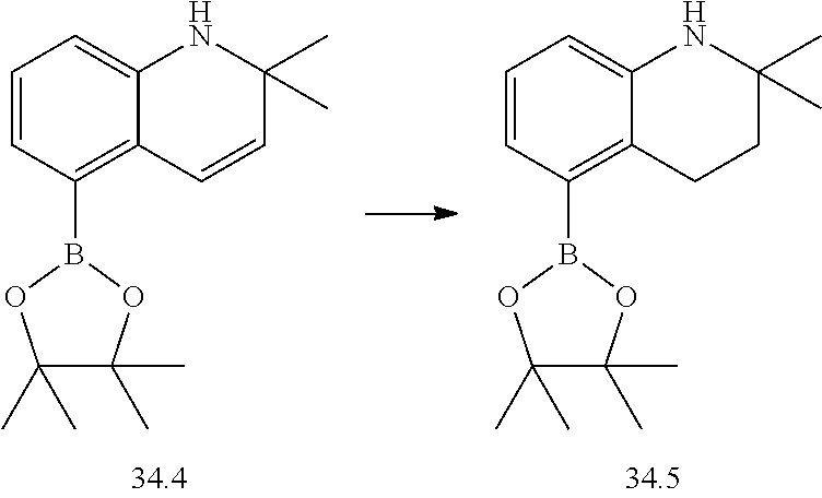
C1=CC(B2OC(C)(C)C(C)(C)O2)=C2C(=C1)NC(C)(C)CC2.C1=CC(B2OC(C)(C)C(C)(C)O2)=C2C(=C1)NC(C)(C)C=C2
